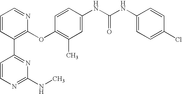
C1=CC(C2=NC(NC)=NC=C2)=C(OC2=C(C)C=C(NC(NC3=CC=C(Cl)C=C3)=O)C=C2)N=C1
